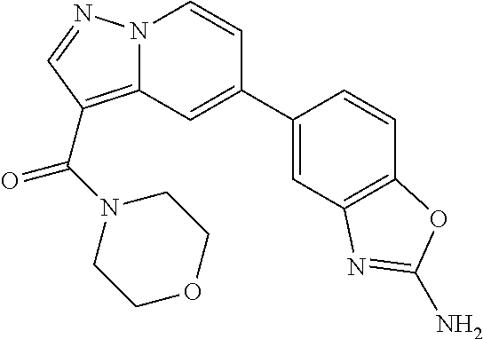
C1(C2=CC3=C(C(=O)N4CCOCC4)C=NN3C=C2)=CC2=C(C=C1)OC(N)=N2
